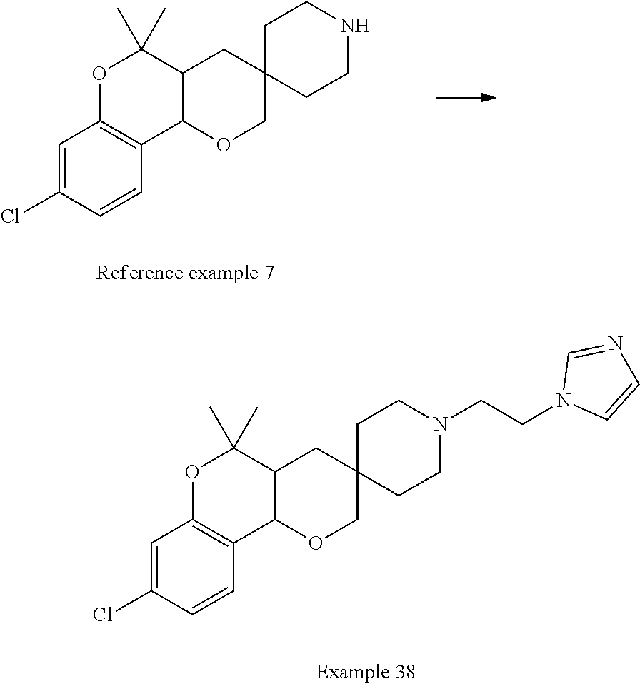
C1=C(Cl)C=CC2=C1OC(C)(C)C1C2OCC2(C1)CCNCC2.C1=C(Cl)C=CC2=C1OC(C)(C)C1C2OCC2(C1)CCN(CCN1C=CN=C1)CC2
